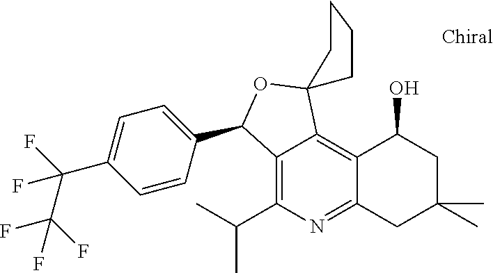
C1=CC(C2C3=C(C(C)C)N=C4C(=C3C3(O2)CCCC3)C(O)CC(C)(C)C4)=CC=C1C(F)(C(F)(F)F)F
